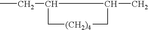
CCC1C(C)C[(CH2)4]C1
